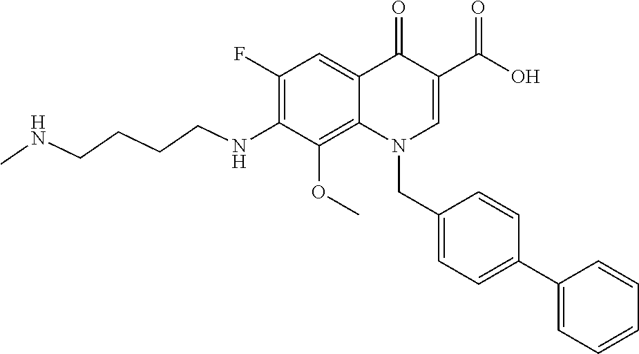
C1(F)=C(NCCCCNC)C(OC)=C2C(=C1)C(=O)C(C(O)=O)=CN2CC1=CC=C(C2=CC=CC=C2)C=C1
